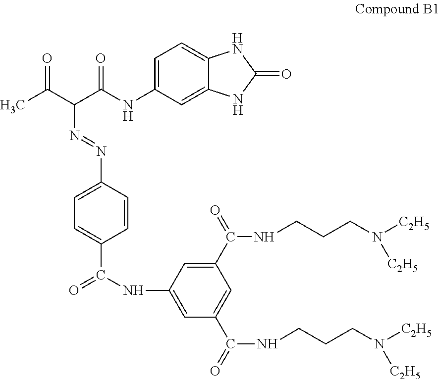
CC(C(C(NC1=CC=C2C(=C1)NC(=O)N2)=O)N=NC1=CC=C(C(NC2=CC(C(=O)NCCCN([C2H5])[C2H5])=CC(C(=O)NCCCN([C2H5])[C2H5])=C2)=O)C=C1)=O
